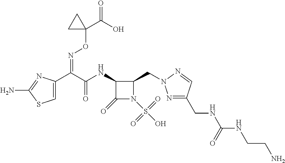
C1=C(C(C(NC2C(=O)N(S(O)(=O)=O)C2CN2N=C(CNC(NCCN)=O)C=N2)=O)=NOC2(C(=O)O)CC2)N=C(N)S1
